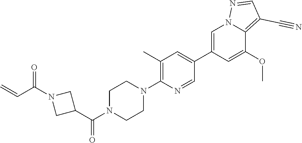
C1=C(C2=CC(C)=C(N3CCN(C(C4CN(C(C=C)=O)C4)=O)CC3)N=C2)C=C(OC)C2=C(C#N)C=NN12
